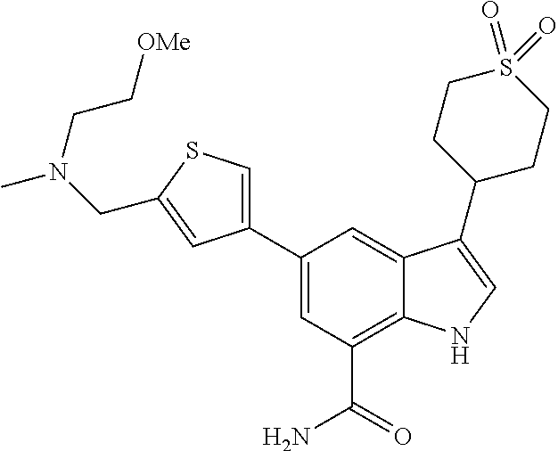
C1(C2=CSC(CN(CC[OMe])C)=C2)=CC(C(=O)N)=C2C(=C1)C(C1CCS(=O)(=O)CC1)=CN2
